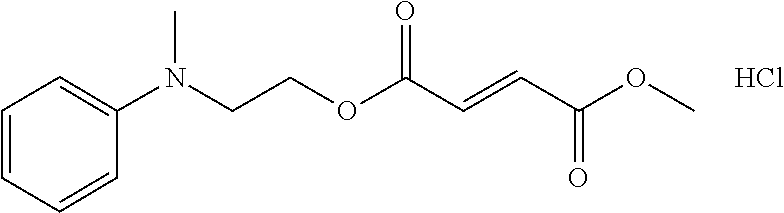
N(CCOC(C=CC(OC)=O)=O)(C1=CC=CC=C1)C.Cl
